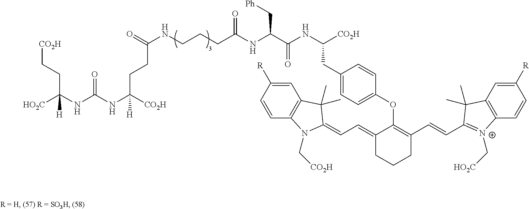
[HO2C]C(NC(NC([CO2H])([H])CCC(NCCCC(NC(C(NC([CO2H])CC1=CC=C(OC2=C(C=CC3=[N+](C[HO2C])C4=C(C3(C)C)C=C([R])C=C4)CCCC2=CC=C2C(C)(C)C3=C(N2C[CO2H])C=CC([R])=C3)C=C1)=O)C[Ph])=O)=O)=O)([H])CC[CO2H]
